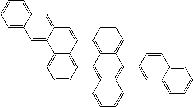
C1=C2C(=CC=C1)C=C1C(=C2)C2=CC=CC(C3=C4C(=C(C5=CC6=CC=CC=C6C=C5)C5=CC=CC=C35)C=CC=C4)=C2C=C1
